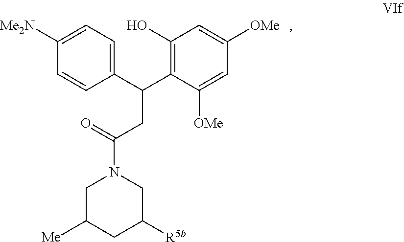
C1([Me2N])=CC=C(C(C2=C(O)C=C([OMe])C=C2[OMe])CC(N2CC([Me])CC([R5b])C2)=O)C=C1
